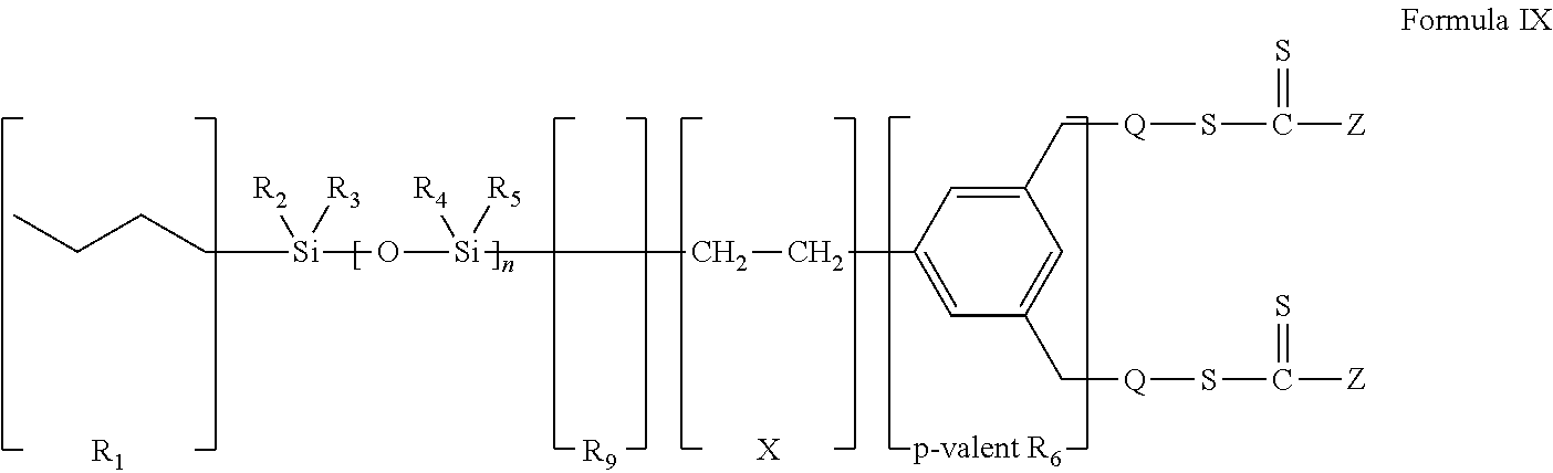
CCCC[Si]([R2])([R3])O[Si]([R4])([R5])CCC1=CC(C[Q]SC([Z])=S)=CC(C[Q]SC([Z])=S)=C1.[X].[R9].[R1]
